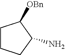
C1CCC(N)C1[OBn]
